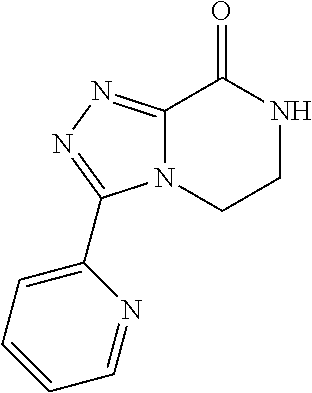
C12=NN=C(C3=CC=CC=N3)N1CCNC2=O
